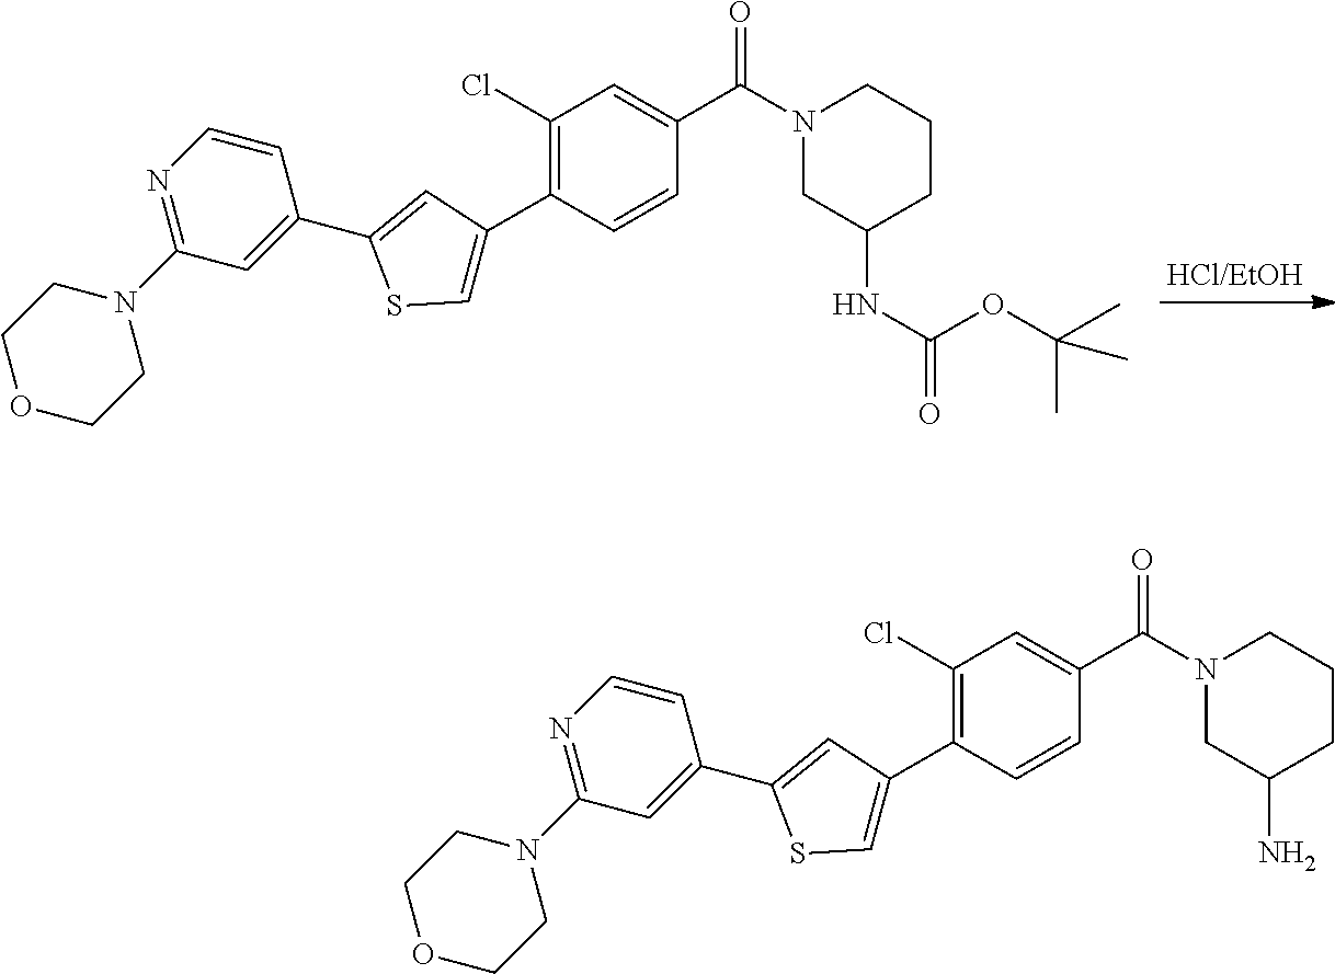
C1COCCN1C1=NC=CC(C2=CC(C3=C(Cl)C=C(C(N4CC(NC(OC(C)(C)C)=O)CCC4)=O)C=C3)=CS2)=C1.C1COCCN1C1=NC=CC(C2=CC(C3=C(Cl)C=C(C(N4CC(N)CCC4)=O)C=C3)=CS2)=C1
